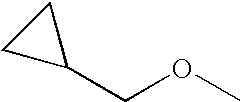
C1(COC)CC1
